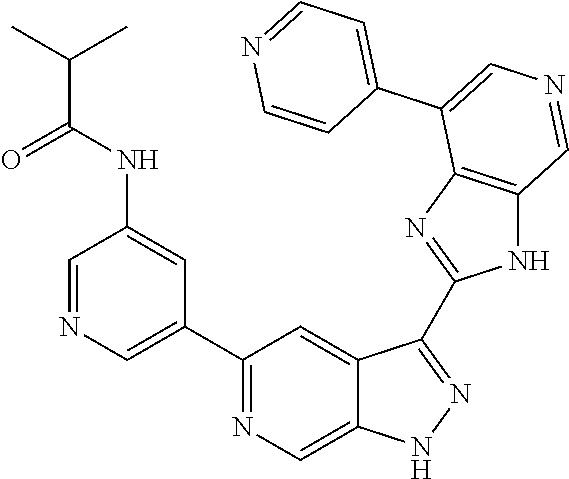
C1(C2=CN=CC(NC(C(C)C)=O)=C2)=NC=C2C(=C1)C(C1=NC3=C(N1)C=NC=C3C1=CC=NC=C1)=NN2
